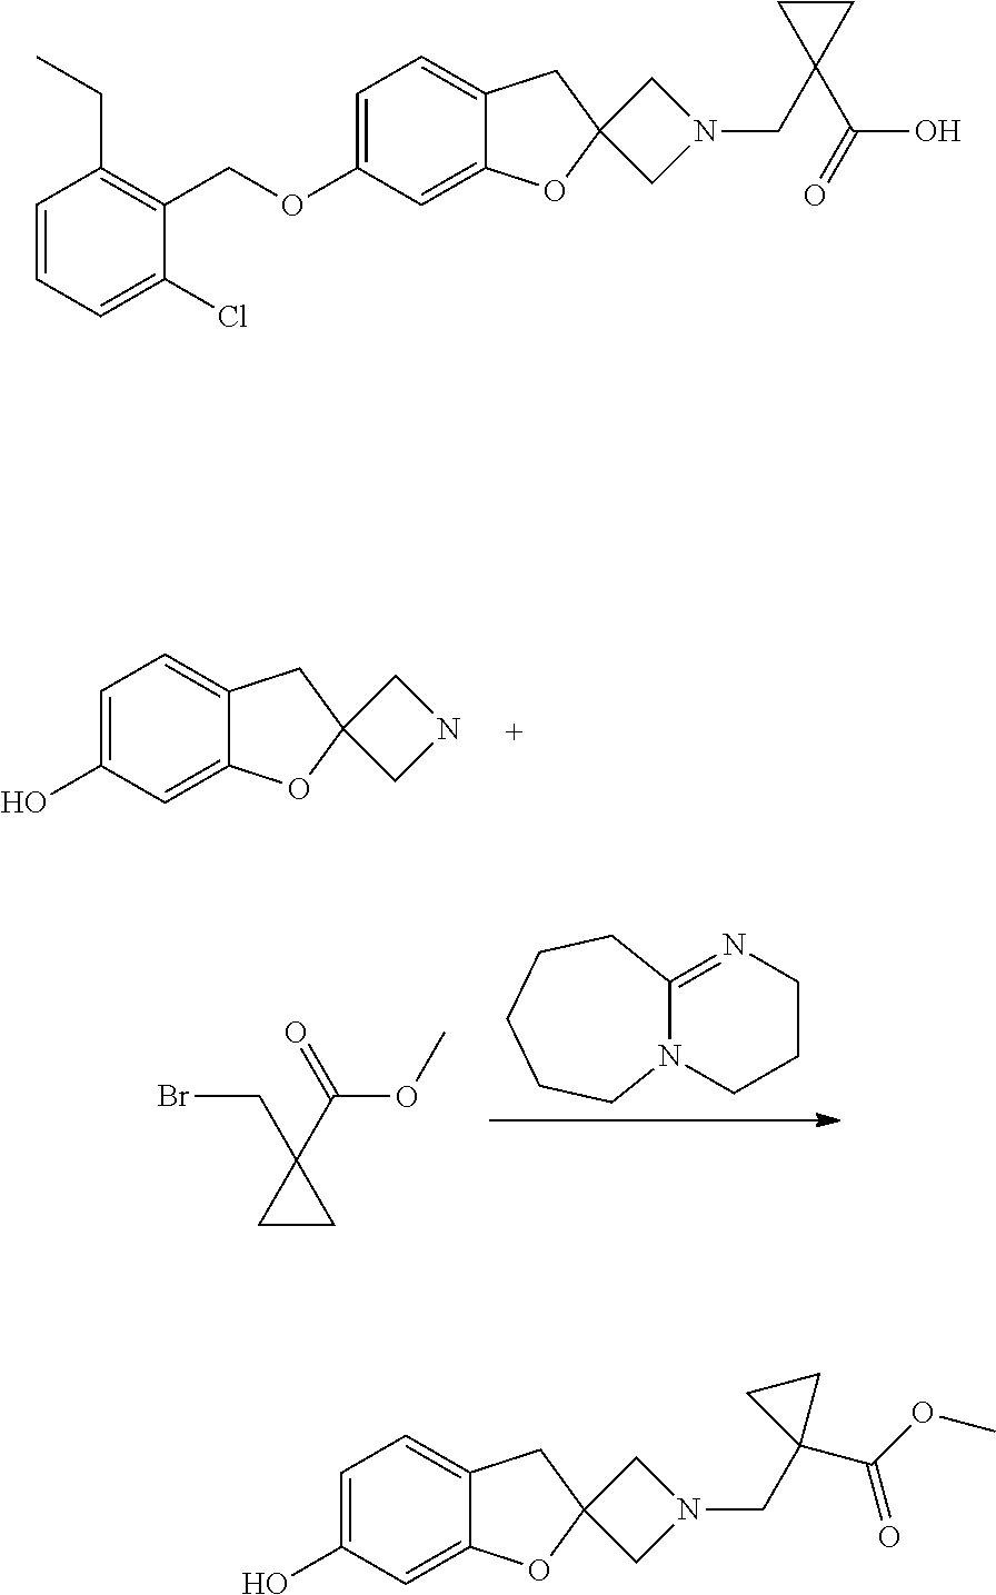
C1=C(O)C=C2C(=C1)CC1(O2)CNC1.C12=NCCCN1CCCCC2.BrCC1(C(OC)=O)CC1.C1=C(OCC2=C(CC)C=CC=C2Cl)C=C2C(=C1)CC1(O2)CN(CC2(C(O)=O)CC2)C1.C1=C(O)C=C2C(=C1)CC1(O2)CN(CC2(C(OC)=O)CC2)C1
